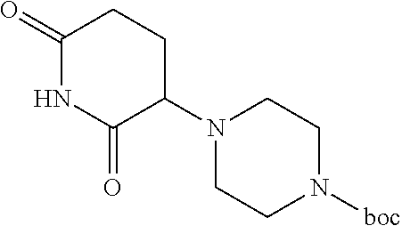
C1(=O)NC(=O)C(N2CCN([boc])CC2)CC1
